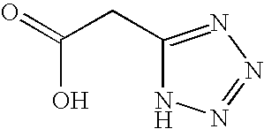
C1(CC(=O)O)=NN=NN1
